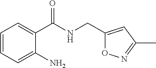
C1=CC=C(N)C(C(NCC2=CC(C)=NO2)=O)=C1
